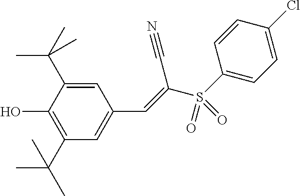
C1=C(C(C)(C)C)C(O)=C(C(C)(C)C)C=C1C=C(S(C1=CC=C(Cl)C=C1)(=O)=O)C#N
